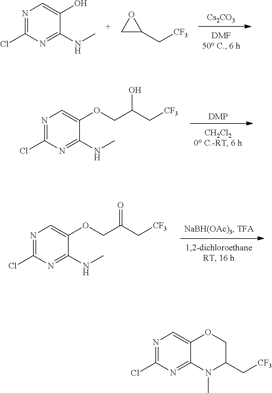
C1(Cl)=NC=C(O)C(NC)=N1.[Cs2CO3].C1C(C[CF3])O1.[DMP].N1=C(Cl)N=C(NC)C(OCC(O)C[CF3])=C1.N1=C(Cl)N=C(NC)C(OCC(=O)C[CF3])=C1.C1(Cl)=NC=C2C(=N1)N(C)C(C[CF3])CO2
